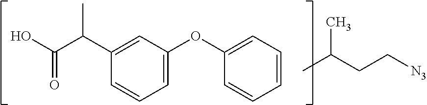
C1(C(C(O)=O)C)=CC(OC2=CC=CC=C2)=CC=C1.CC(CC[N3])C
